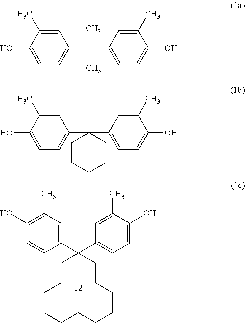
C1CCCCCCCCC(C2=CC=C(O)C(C)=C2)(C2=CC(C)=C(O)C=C2)CC1.C1(O)=CC=C(C(C)(C2=CC=C(O)C(C)=C2)C)C=C1C.C1(O)=CC=C(C2(C3=CC=C(O)C(C)=C3)CCCCC2)C=C1C
